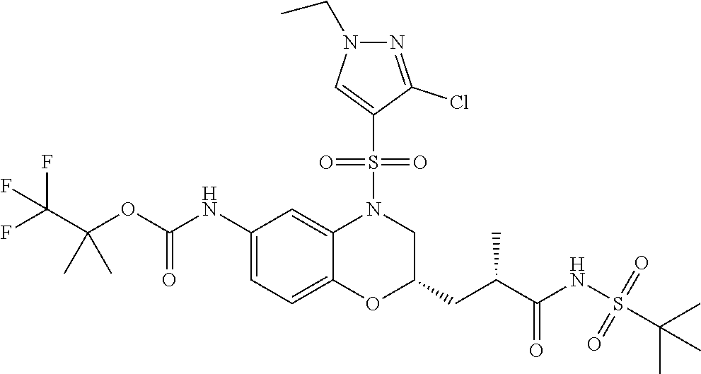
C(OC(NC1=CC=C2C(=C1)N(S(=O)(=O)C1=CN(CC)N=C1Cl)CC(CC(C(NS(=O)(=O)C(C)(C)C)=O)C)O2)=O)(C(F)(F)F)(C)C
